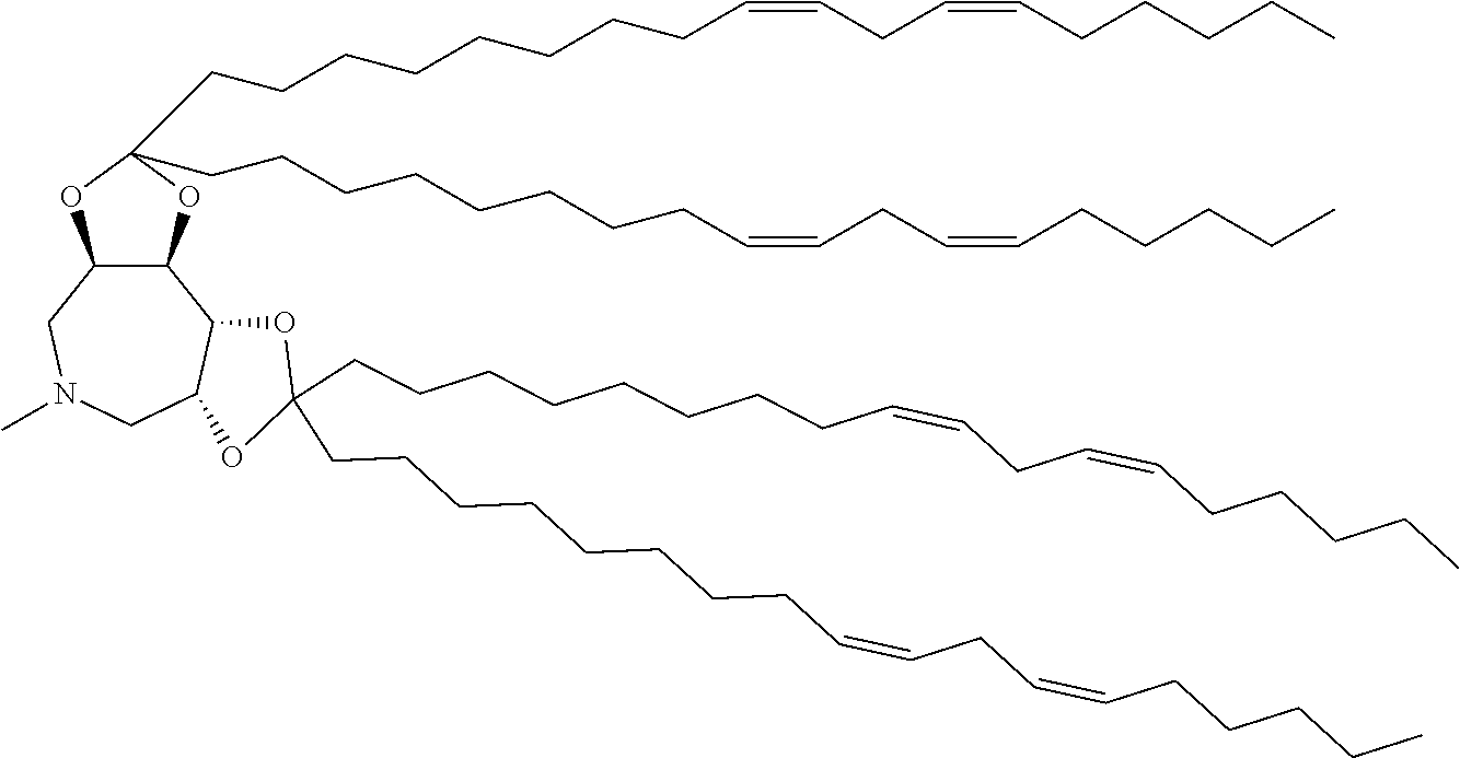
C(CCCCCCCC=CCC=CCCCCC)C1(CCCCCCCCC=CCC=CCCCCC)OC2C(CN(C)CC3C2OC(CCCCCCCCC=CCC=CCCCCC)(CCCCCCCCC=CCC=CCCCCC)O3)O1
